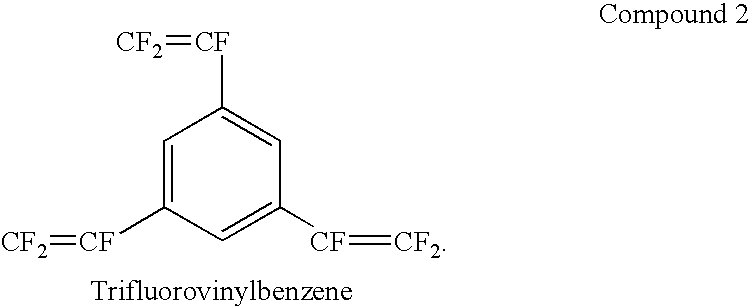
C1=C([CF]=[CF2])C=C([CF]=[CF2])C=C1[CF]=[CF2]
